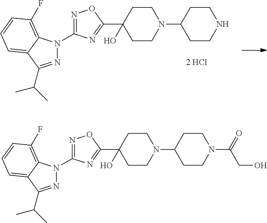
[2 HCl].N1=C(C(C)C)C2=CC=CC(F)=C2N1C1=NOC(C2(O)CCN(C3CCNCC3)CC2)=N1.N1=C(C(C)C)C2=CC=CC(F)=C2N1C1=NOC(C2(O)CCN(C3CCN(C(=O)CO)CC3)CC2)=N1
